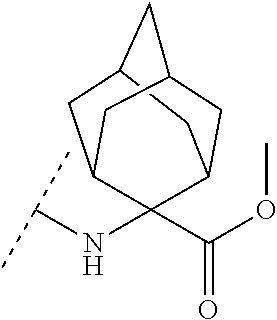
C12CC3CC(C1)CC(C3(NC(C)C)C(=O)OC)C2
